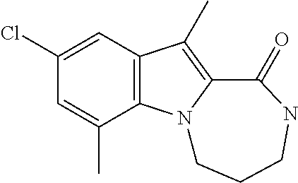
C1(Cl)=CC2=C(C(C)=C1)N1C(=C2C)C(=O)NCCC1
